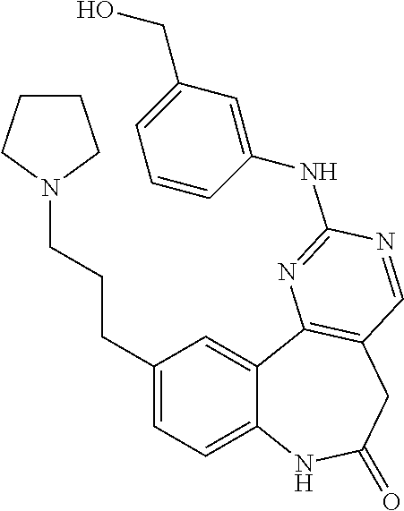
C12=CC=C(CCCN3CCCC3)C=C1C1=C(CC(=O)N2)C=NC(NC2=CC(CO)=CC=C2)=N1
